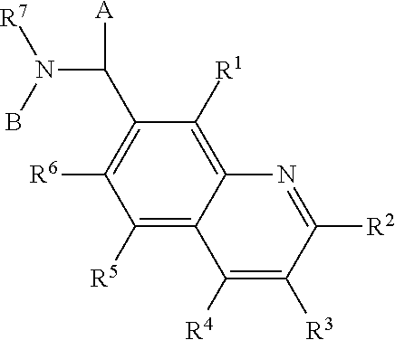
C1([R5])=C2C(=C([R1])C(C([A])N([R7])B)=C1[R6])N=C([R2])C([R3])=C2[R4]
